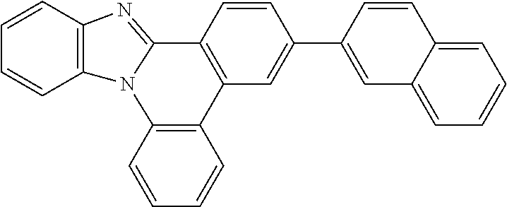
C1=CC2=C(C=C1)N1C(=NC3=C1C=CC=C3)C1=C2C=C(C2=CC3=CC=CC=C3C=C2)C=C1
